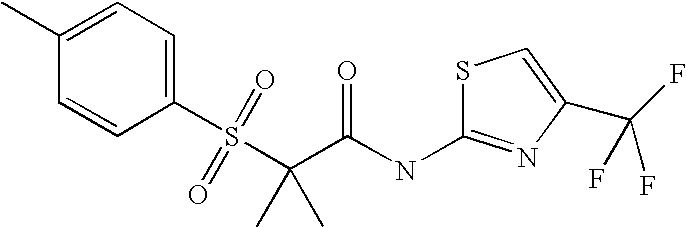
C1(C)=CC=C(S(C(C)(C(NC2=NC(C(F)(F)F)=CS2)=O)C)(=O)=O)C=C1
